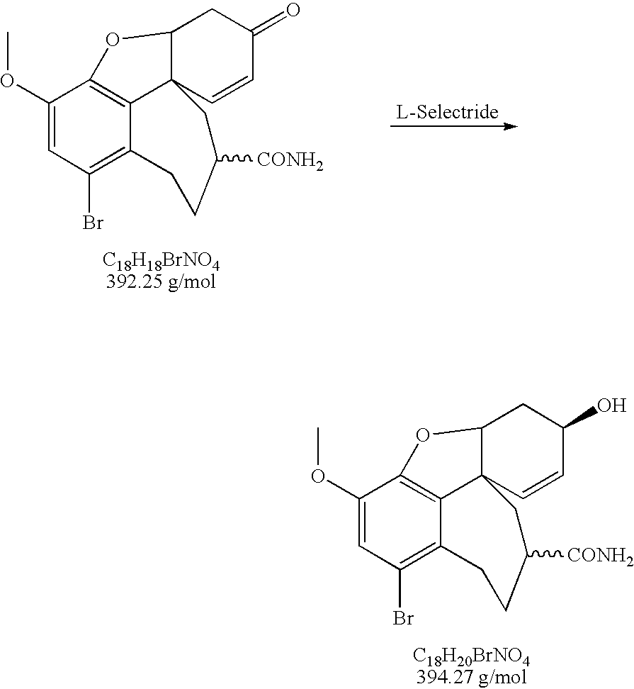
C1(OC)=CC(Br)=C2C3=C1OC1C3(C=CC(=O)C1)CC([CONH2])CC2.C1(OC)=CC(Br)=C2C3=C1OC1C3(C=CC(O)C1)CC([CONH2])CC2
